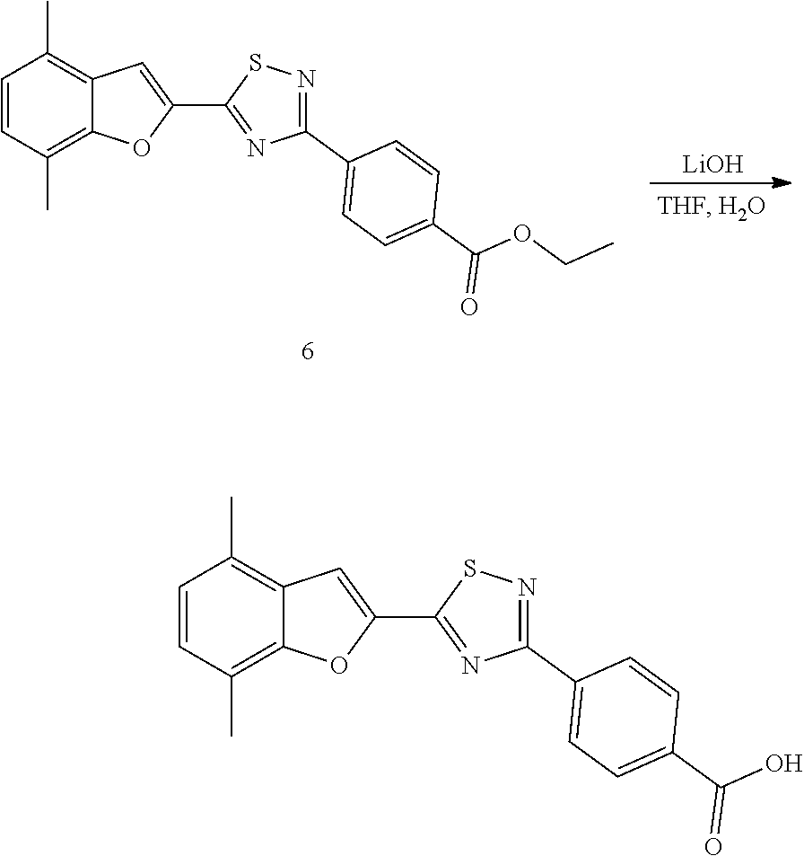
C1=CC(C)=C2C(=C1C)C=C(C1=NC(C3=CC=C(C(O)=O)C=C3)=NS1)O2.C1=CC(C)=C2C(=C1C)C=C(C1=NC(C3=CC=C(C(OCC)=O)C=C3)=NS1)O2.[LiOH]
